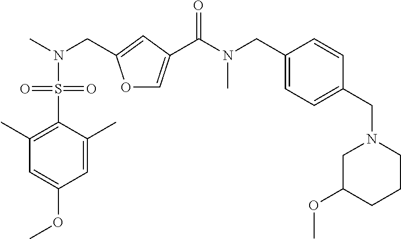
C1(CN(C)C(=O)C2=COC(CN(C)S(=O)(=O)C3=C(C)C=C(OC)C=C3C)=C2)=CC=C(CN2CC(OC)CCC2)C=C1
